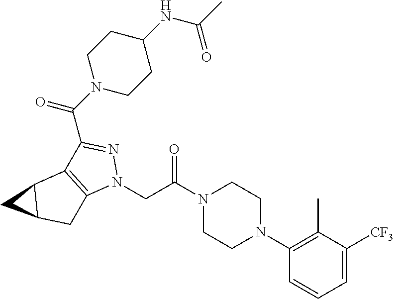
N1(C(CN2N=C(C(N3CCC(NC(C)=O)CC3)=O)C3=C2CC2C3C2)=O)CCN(C2=C(C)C([CF3])=CC=C2)CC1
